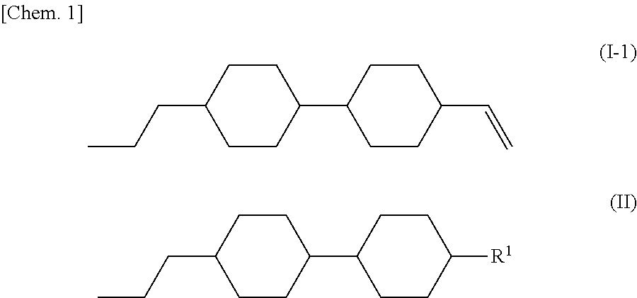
C1CC(CCC)CCC1C1CCC(C=C)CC1.C1CC(CCC)CCC1C1CCC([R1])CC1
